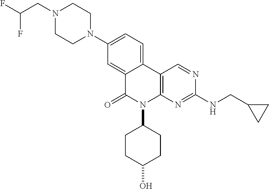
N1(C2=CC=C3C(=C2)C(=O)N(C2CCC(O)CC2)C2=C3C=NC(NCC3CC3)=N2)CCN(CC(F)F)CC1
